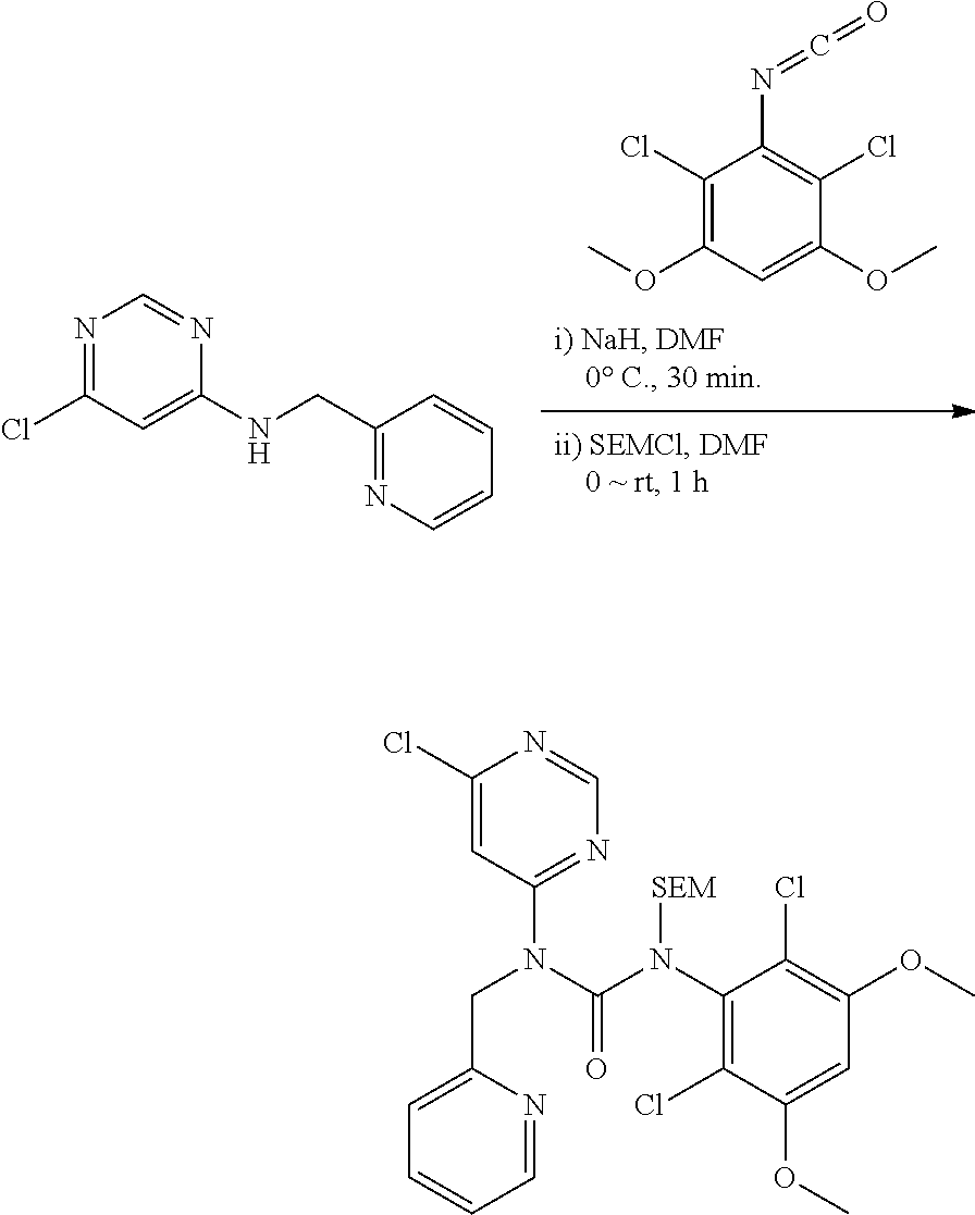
C1(Cl)=C(OC)C=C(OC)C(Cl)=C1N=C=O.N1=C(Cl)C=C(NCC2=NC=CC=C2)N=C1.C1(Cl)=CC(N(C(N(C2=C(Cl)C(OC)=CC(OC)=C2Cl)[SEM])=O)CC2=CC=CC=N2)=NC=N1
